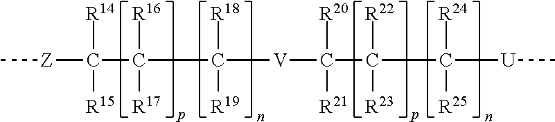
C[Z]C([R15])([R14])C([R17])([R16])C([R18])([R19])[V]C(C(C([U]C)([R24])[R25])([R22])[R23])([R20])[R21]
